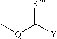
[R]=C([Y])[Q]C
